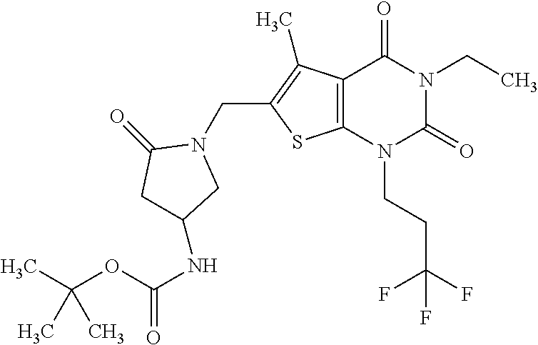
C12=C(N(CCC(F)(F)F)C(=O)N(CC)C1=O)SC(CN1C(=O)CC(NC(OC(C)(C)C)=O)C1)=C2C
